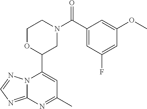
N12C(=NC=N1)N=C(C)C=C2C1CN(C(=O)C2=CC(F)=CC(OC)=C2)CCO1
